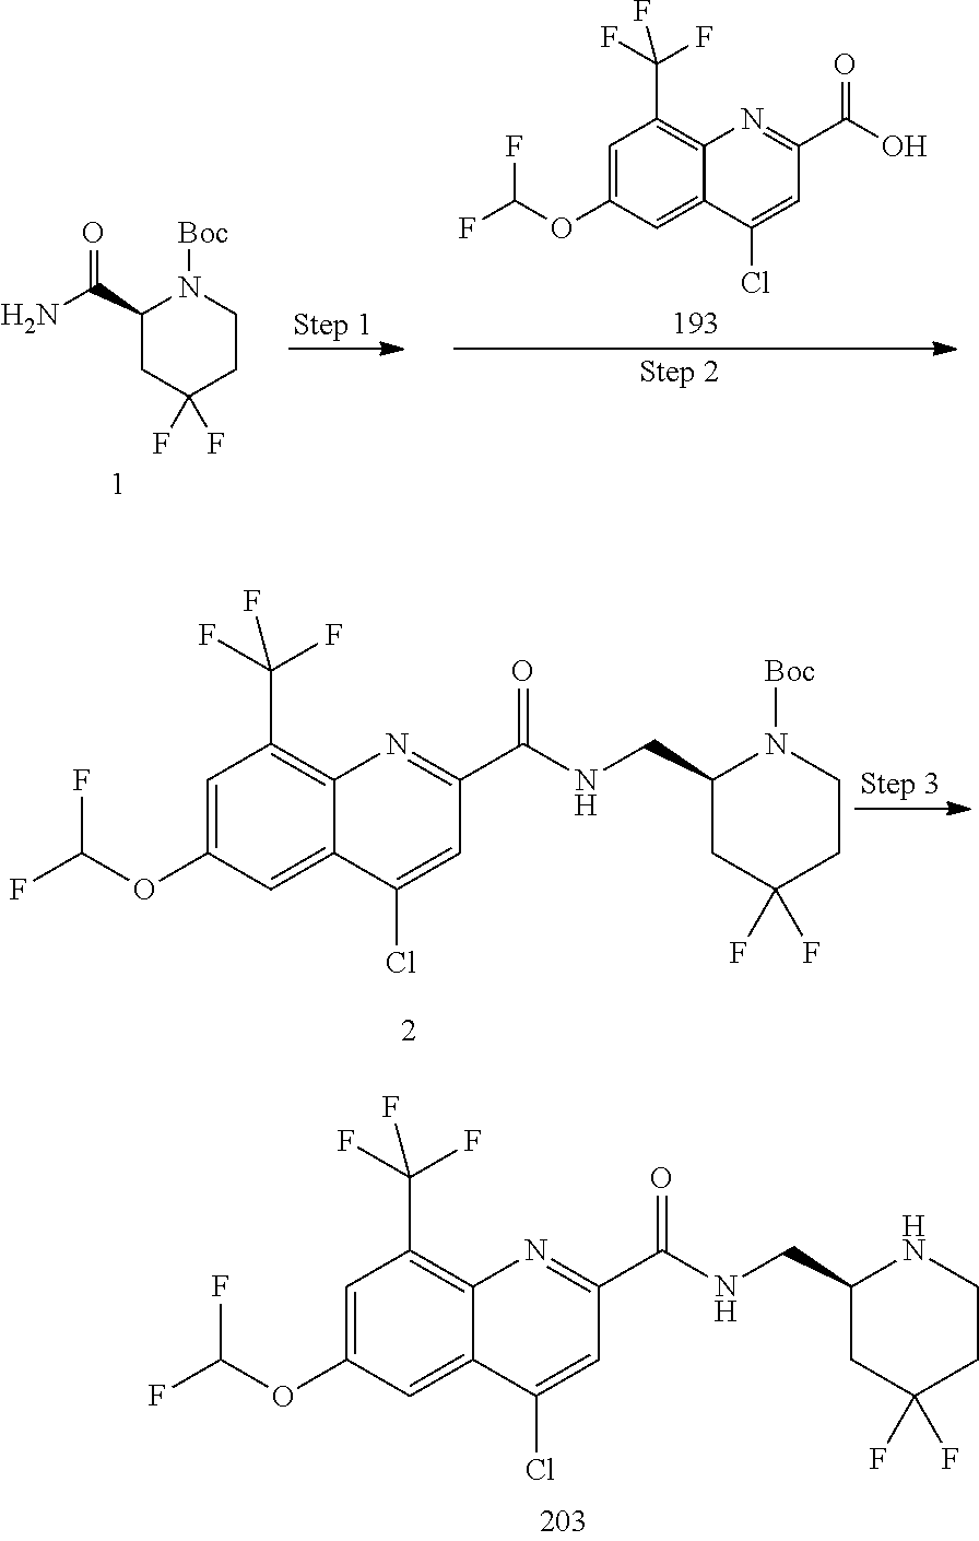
C1=C(OC(F)F)C=C2C(=C1C(F)(F)F)N=C(C(=O)NCC1CC(F)(F)CCN1)C=C2Cl.C1=C(OC(F)F)C=C2C(=C1C(F)(F)F)N=C(C(O)=O)C=C2Cl.C1(C(N)=O)CC(F)(F)CCN1[Boc].C1=C(OC(F)F)C=C2C(=C1C(F)(F)F)N=C(C(=O)NCC1CC(F)(F)CCN1[Boc])C=C2Cl
